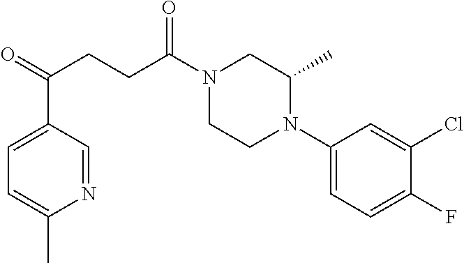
C1(N2CCN(C(CCC(=O)C3=CC=C(C)N=C3)=O)CC2C)=CC=C(F)C(Cl)=C1
